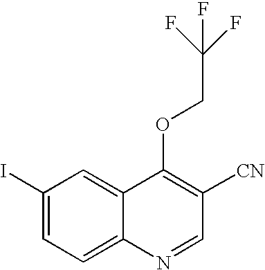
C1(I)=CC=C2C(=C1)C(OCC(F)(F)F)=C([CN])C=N2
